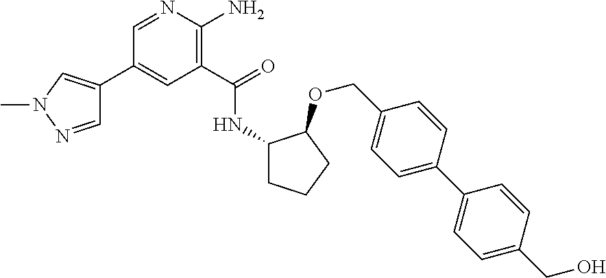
C1(C2=CN(C)N=C2)=CC(C(=O)NC2CCCC2OCC2=CC=C(C3=CC=C(CO)C=C3)C=C2)=C(N)N=C1
